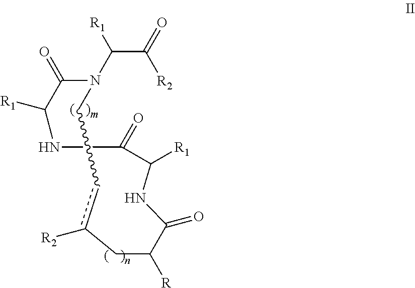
N1(C(C(=O)[R2])[R1])C(=O)C([R1])NC(=O)C([R1])NC(=O)C([R])Cc([R2])cC1
